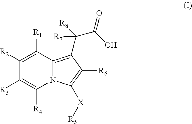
C1([R2])=C([R1])C2=C(C([R8])(C(O)=O)[R7])C([R6])=C([X][R5])N2C([R4])=C1[R3]
